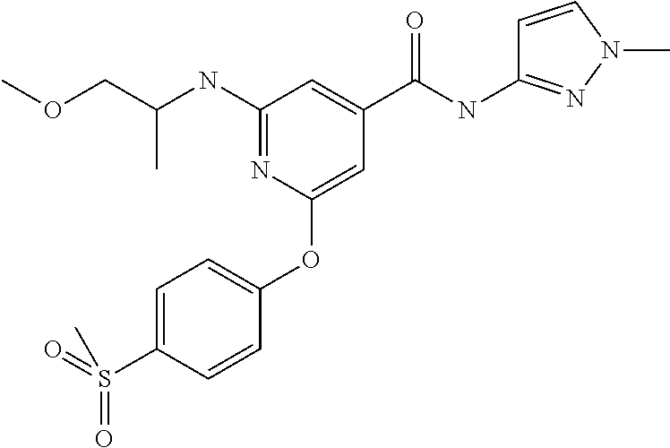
C(C)(COC)NC1=NC(OC2=CC=C(S(=O)(=O)C)C=C2)=CC(C(NC2=NN(C)C=C2)=O)=C1
